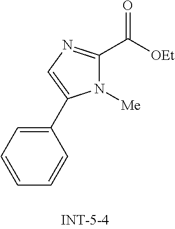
N1([Me])C(C(=O)[OEt])=NC=C1C1=CC=CC=C1
